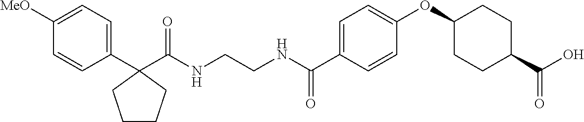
C1(C(NCCNC(C2=CC=C(OC3CCC(C(O)=O)CC3)C=C2)=O)=O)(C2=CC=C([MeO])C=C2)CCCC1
